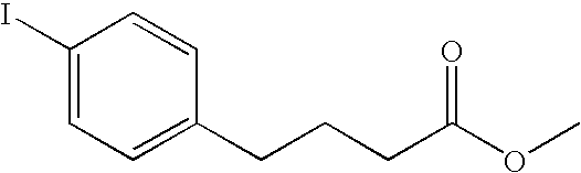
C1(I)=CC=C(CCCC(OC)=O)C=C1
